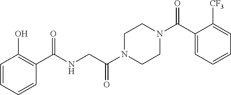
C(NCC(N1CCN(C(C2=CC=CC=C2[CF3])=O)CC1)=O)(=O)C1=C(O)C=CC=C1
